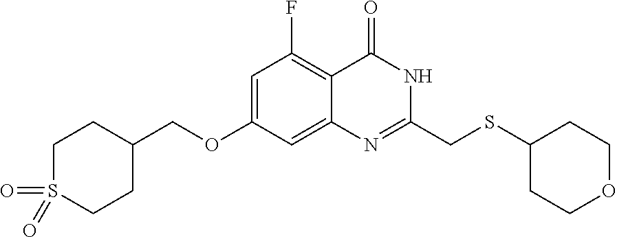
C1=C(OCC2CCS(=O)(=O)CC2)C=C2C(=C1F)C(=O)NC(CSC1CCOCC1)=N2
